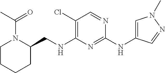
C1(Cl)=C(NCC2N(C(C)=O)CCCC2)N=C(NC2=CN(C)N=C2)N=C1
